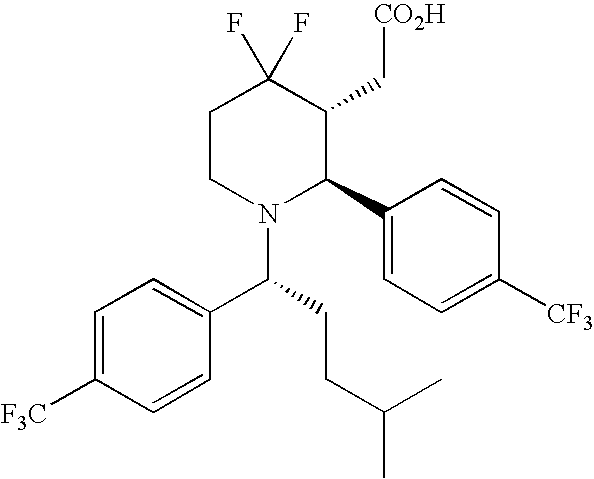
C1CN(C(CCC(C)C)C2=CC=C([F3C])C=C2)C(C2=CC=C([CF3])C=C2)C(C[CO2H])C1(F)F
